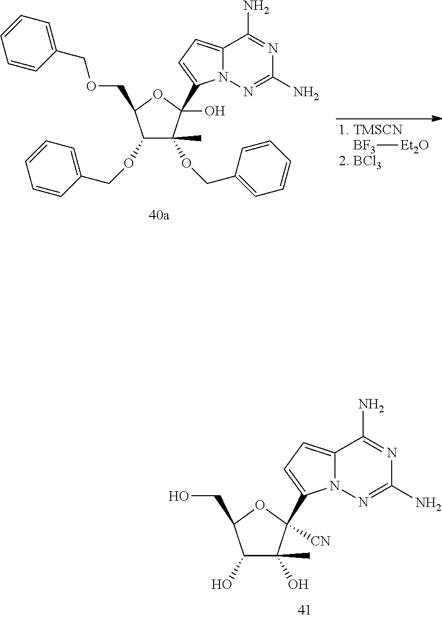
C1(O)C(C)(O)C(C2=CC=C3N2N=C(N)N=C3N)([CN])OC1CO.C1(OCC2=CC=CC=C2)C(C)(OCC2=CC=CC=C2)C(O)(C2=CC=C3N2N=C(N)N=C3N)OC1COCC1=CC=CC=C1.[BF3][Et2O]
